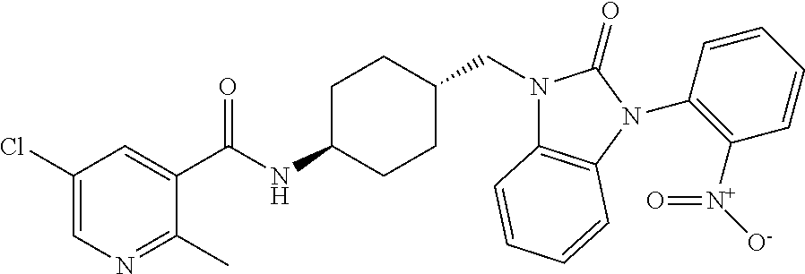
C1(Cl)=CN=C(C)C(C(NC2CCC(CN3C4=C(N(C5=C([N+]([O-])=O)C=CC=C5)C3=O)C=CC=C4)CC2)=O)=C1
